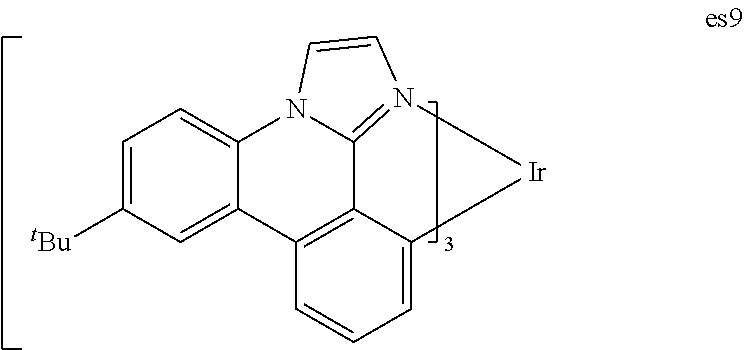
C1=C([tBu])C=C2C(=C1)N1C3=N(C=C1)[Ir]C1=CC=CC2=C31
